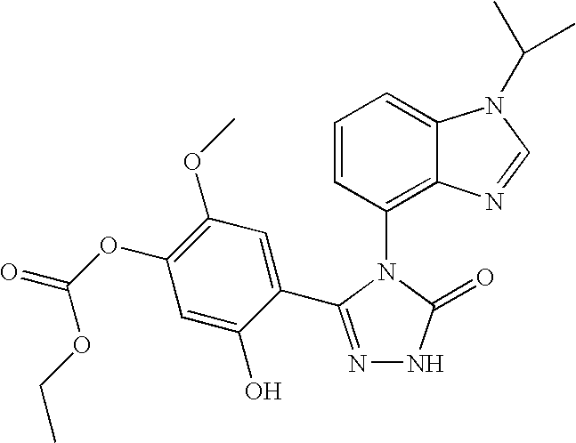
C1=CC(N2C(=O)NN=C2C2=CC(OC)=C(OC(=O)OCC)C=C2O)=C2C(=C1)N(C(C)C)C=N2
